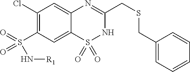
C1(Cl)=C(S(=O)(=O)N[R1])C=C2C(=C1)N=C(CSCC1=CC=CC=C1)NS2(=O)=O
